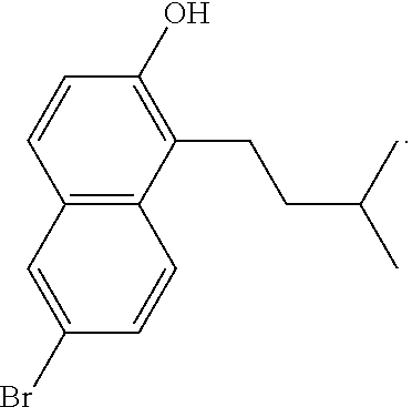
C1=CC2=C(C(CCC(C)C)=C1O)C=CC(Br)=C2
